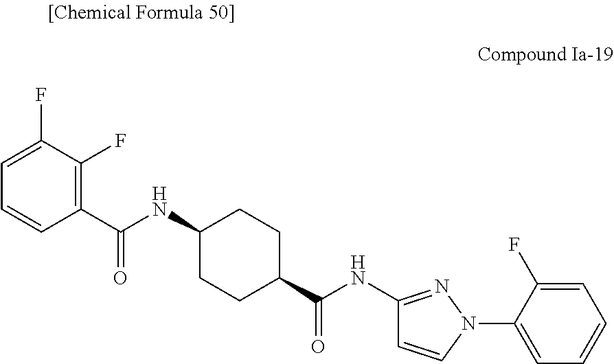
C1=C(F)C(F)=C(C(NC2CCC(C(NC3=NN(C4=CC=CC=C4F)C=C3)=O)CC2)=O)C=C1
